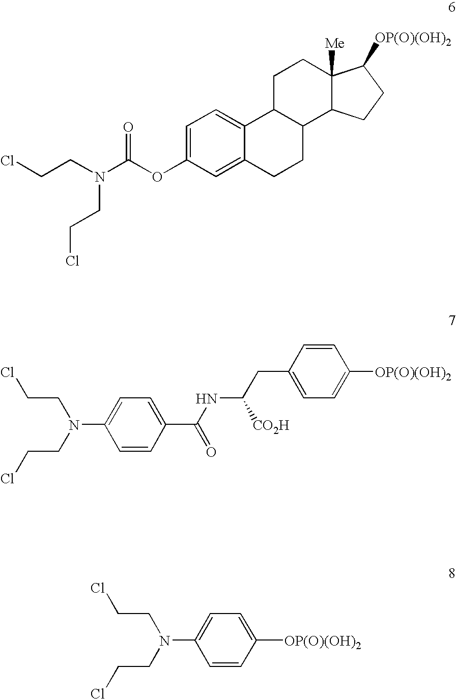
C1C2C(C3C([Me])(C1)C([OP(O)(OH)2])CC3)CCC1=CC(OC(=O)N(CCCl)CCCl)=CC=C21.C1(N(CCCl)CCCl)=CC=C(C(=O)NC(CC2=CC=C([OP(O)(OH)2])C=C2)[CO2H])C=C1.C1(N(CCCl)CCCl)=CC=C([OP(O)(OH)2])C=C1
